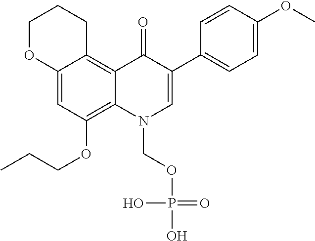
C12=CC(OCCC)=C3C(=C1CCCO2)C(=O)C(C1=CC=C(OC)C=C1)=CN3COP(O)(=O)O
